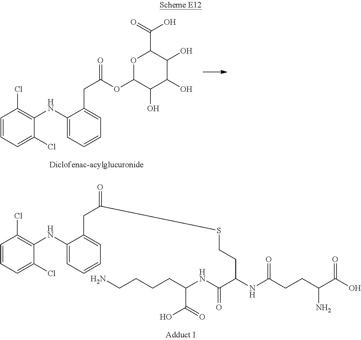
C1=CC=C(Cl)C(NC2=CC=CC=C2CC(=O)OC2C(O)C(O)C(O)C(C(=O)O)O2)=C1Cl.C1=CC=C(Cl)C(NC2=CC=CC=C2CC(=O)SCCC(C(NC(CCCCN)C(O)=O)=O)NC(CCC(C(O)=O)N)=O)=C1Cl
